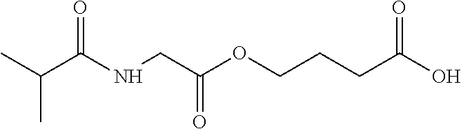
CC(C(NCC(OCCCC(O)=O)=O)=O)C
